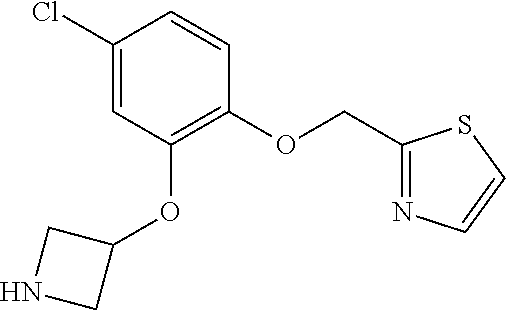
C1(Cl)=CC(OC2CNC2)=C(OCC2=NC=CS2)C=C1
